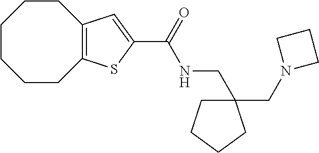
N1(CC2(CNC(C3=CC4=C(CCCCCC4)S3)=O)CCCC2)CCC1
